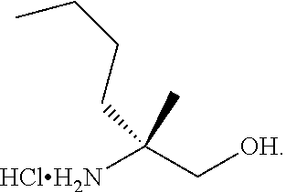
[HClH2N]C(C[OH])(C)CCCC
